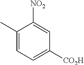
C1(C)=CC=C([CO2H])C=C1[NO2]
